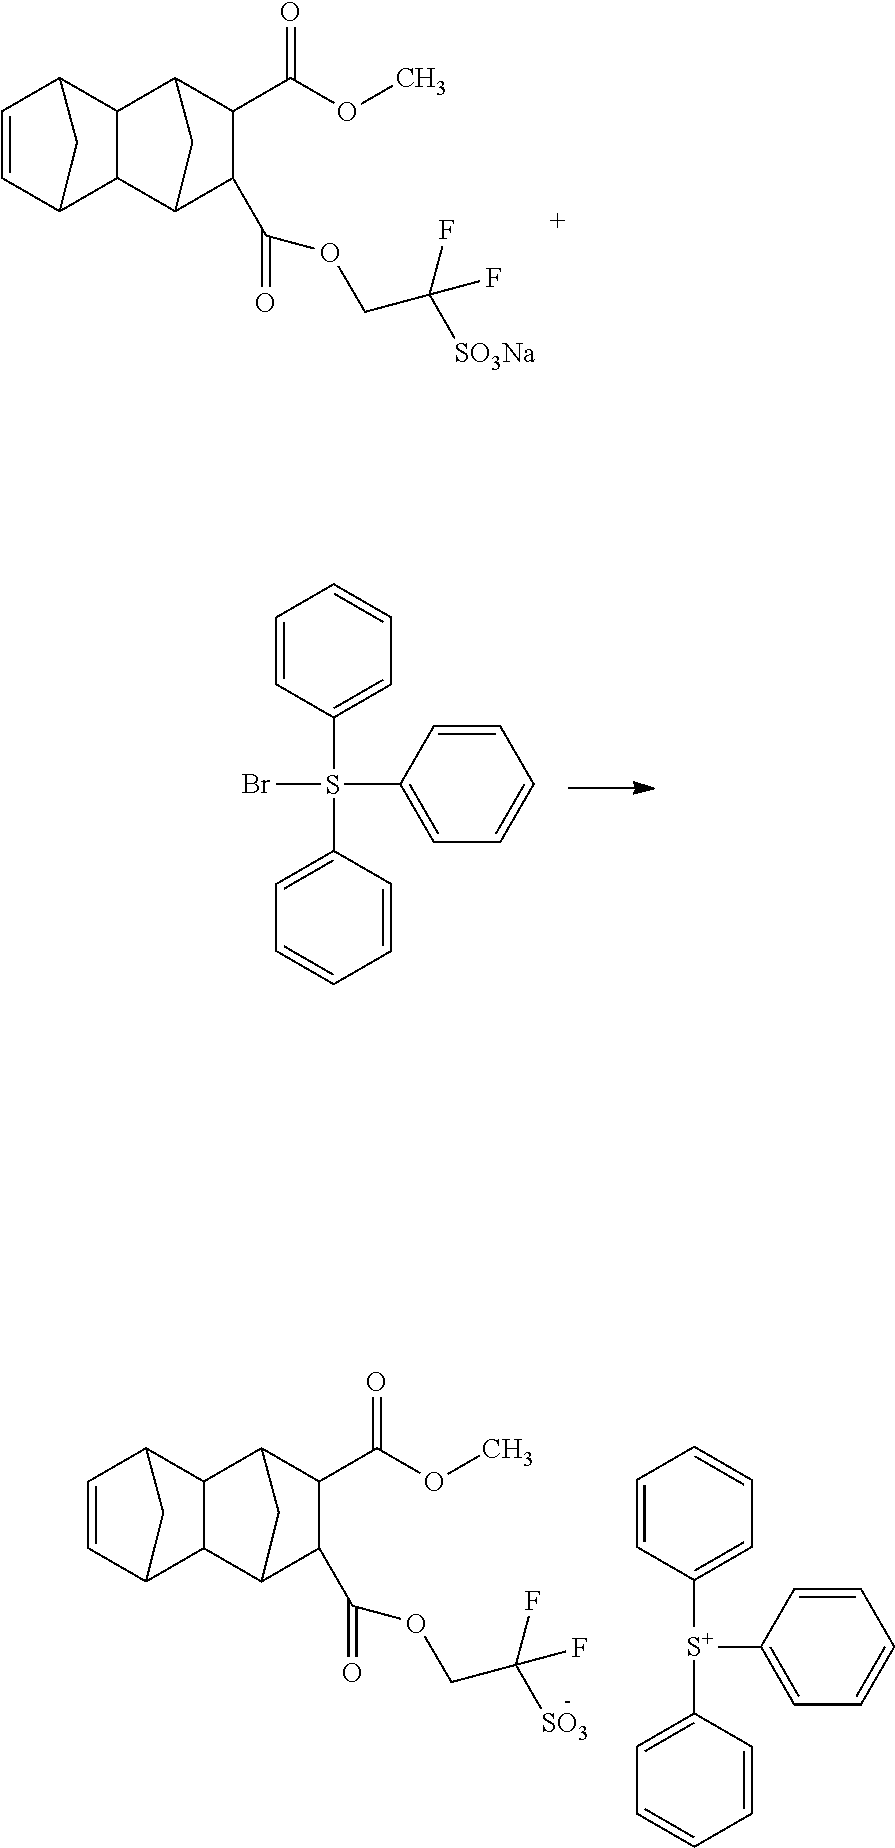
C1=CC(S(C2=CC=CC=C2)(C2=CC=CC=C2)Br)=CC=C1.C12C(C3C(C(=O)OCC(F)([SO3Na])F)C(C(OC)=O)C1C3)C1C=CC2C1.C12C(C3C(C(=O)OCC(F)([SO3])F)C(C(OC)=O)C1C3)C1C=CC2C1.C1=CC([S+](C2=CC=CC=C2)C2=CC=CC=C2)=CC=C1
